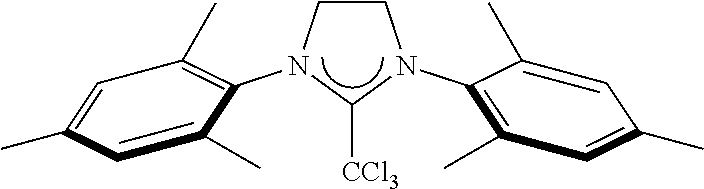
C1([CCl3])N(C2=C(C)C=C(C)C=C2C)CCN1C1=C(C)C=C(C)C=C1C
